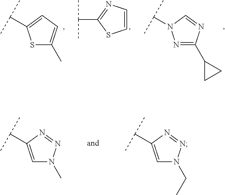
C(C)(C)C1=CC=C(C)S1.C(C)(C)N1N=C(C2CC2)N=C1.C1=CN=C(C(C)C)S1.C(C)(C)C1=CN(C)N=N1.C(C)(C)C1=CN(CC)N=N1
